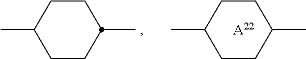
C1CC(C)CCC1C.[A22].C1CC(C)CCC1C
